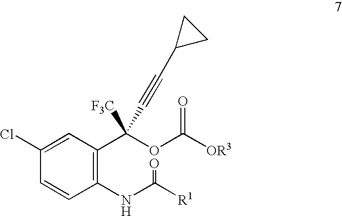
C1(NC([R1])=O)=C(C(OC([OR3])=O)([F3C])C#CC2CC2)C=C(Cl)C=C1
